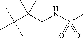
C(C(CNS(C)(=O)=O)(C)C)(C)(C)C
